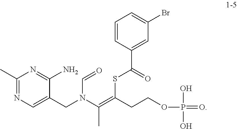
C1(C)=NC=C(CN(C(=C(SC(C2=CC(Br)=CC=C2)=O)CCOP(O)(O)=O)C)C=O)C(N)=N1
